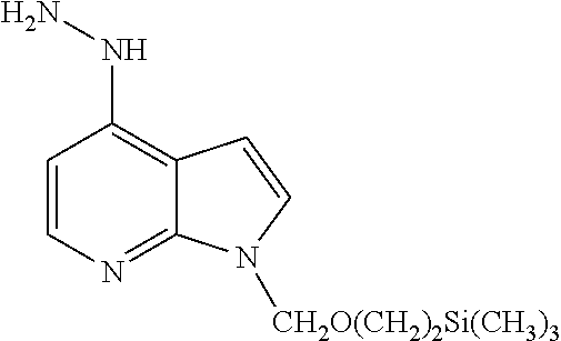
C1=CN=C2C(=C1NN)C=CN2[CH2O(CH2)2Si(CH3)3]
